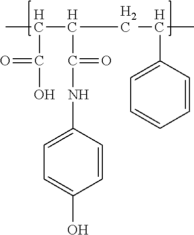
CC(C(CC(C)C1=CC=CC=C1)C(NC1=CC=C(O)C=C1)=O)C(=O)O
